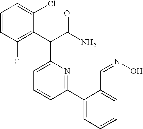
C1=CC=C(Cl)C(C(C(N)=O)C2=CC=CC(C3=CC=CC=C3C=NO)=N2)=C1Cl
